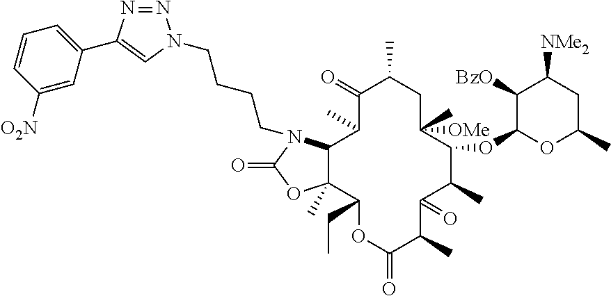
C12C(C)(C(CC)OC(=O)C(C)C(=O)C(C)C(OC3OC(C)CC([NMe2])C3[BzO])C(C)([OMe])CC(C)C(=O)C1C)OC(=O)N2CCCCN1N=NC(C2=CC=CC([O2N])=C2)=C1
